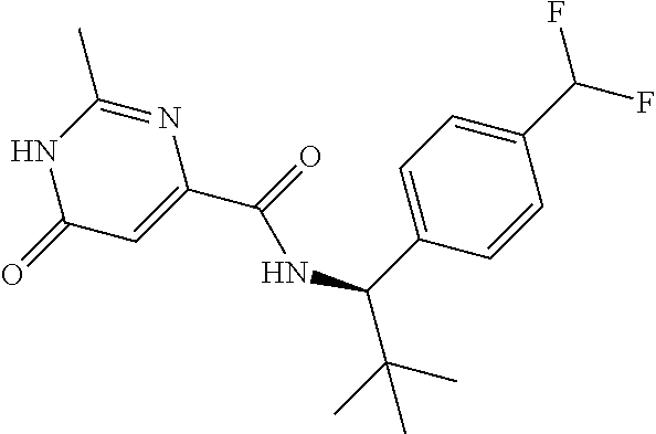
N1C(C)=NC(C(=O)NC(C2=CC=C(C(F)F)C=C2)C(C)(C)C)=CC1=O
